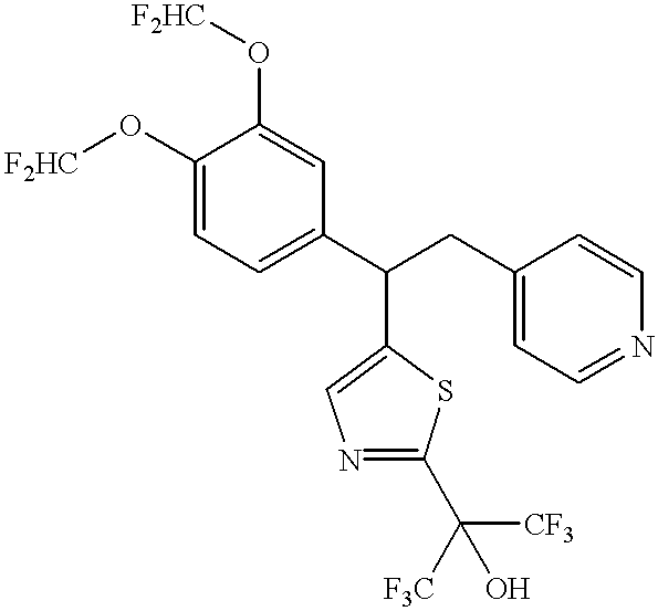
C(C1=CN=C(C([CF3])([F3C])O)S1)(C1=CC=C(O[F2HC])C(O[F2HC])=C1)CC1=CC=NC=C1
